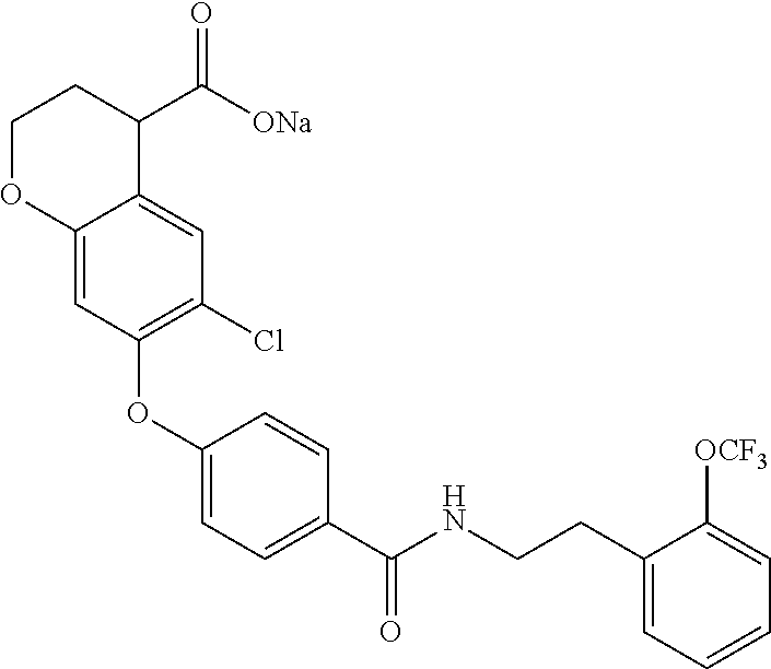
C1(OC2=C(Cl)C=C3C(=C2)OCCC3C([ONa])=O)=CC=C(C(NCCC2=CC=CC=C2[OCF3])=O)C=C1
